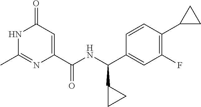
CC1=NC(C(=O)NC(C2CC2)C2=CC(F)=C(C3CC3)C=C2)=CC(=O)N1
